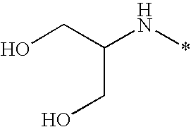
C(C(N*)CO)O
